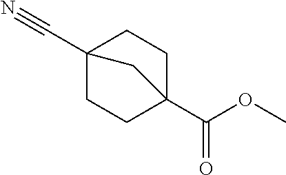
C1C2(C(OC)=O)CCC(C#N)(C1)C2
